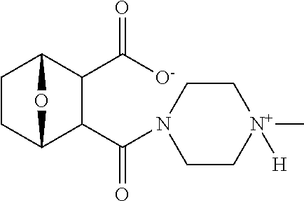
C1CC2C(C(N3CC[N+](C)([H])CC3)=O)C(C([O-])=O)C1O2
